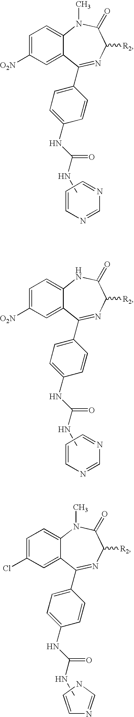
C1=CC=NC=N1.C1=C([O2N])C=C2C(=C1)N(C)C(=O)C([R2])N=C2C1=CC=C(NC(=O)NC)C=C1.C1=CC=NC=N1.C1=C([O2N])C=C2C(=C1)NC(=O)C([R2])N=C2C1=CC=C(NC(=O)NC)C=C1.C1=CNC=N1.C1=C(Cl)C=C2C(=C1)N(C)C(=O)C([R2])N=C2C1=CC=C(NC(=O)NC)C=C1
